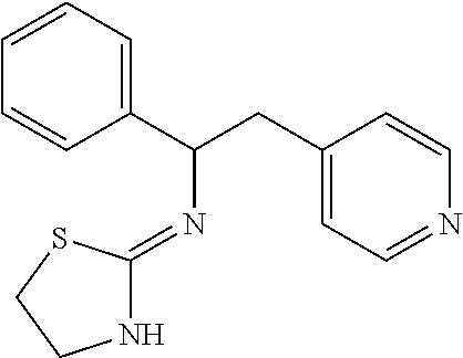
C1=CC(C(CC2=CC=NC=C2)N=C2NCCS2)=CC=C1
